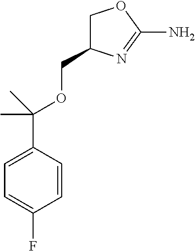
C1=CC(C(C)(OCC2COC(N)=N2)C)=CC=C1F
